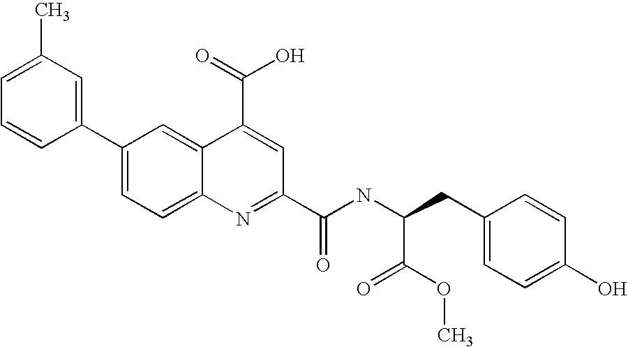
C1(C)=CC=CC(C2=CC=C3C(=C2)C(C(=O)O)=CC(C(NC(CC2=CC=C(O)C=C2)C(OC)=O)=O)=N3)=C1
